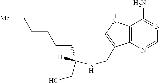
N1=CN=C(N)C2=C1C(CNC(CCCCC[Me])(CO)[H])=CN2
